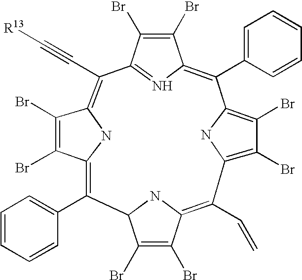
C12C(Br)=C(Br)C(=C(C=C)C3=C(Br)C(Br)=C(N3)C(C3=CC=CC=C3)=C3C(Br)=C(Br)C(=N3)C(C#C[R13])=C3C(Br)=C(Br)C(=C1C1=CC=CC=C1)N3)N2
